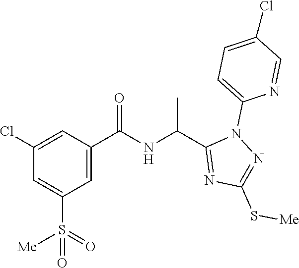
N(C(C1=NC(S[Me])=NN1C1=CC=C(Cl)C=N1)C)C(C1=CC(S([Me])(=O)=O)=CC(Cl)=C1)=O
